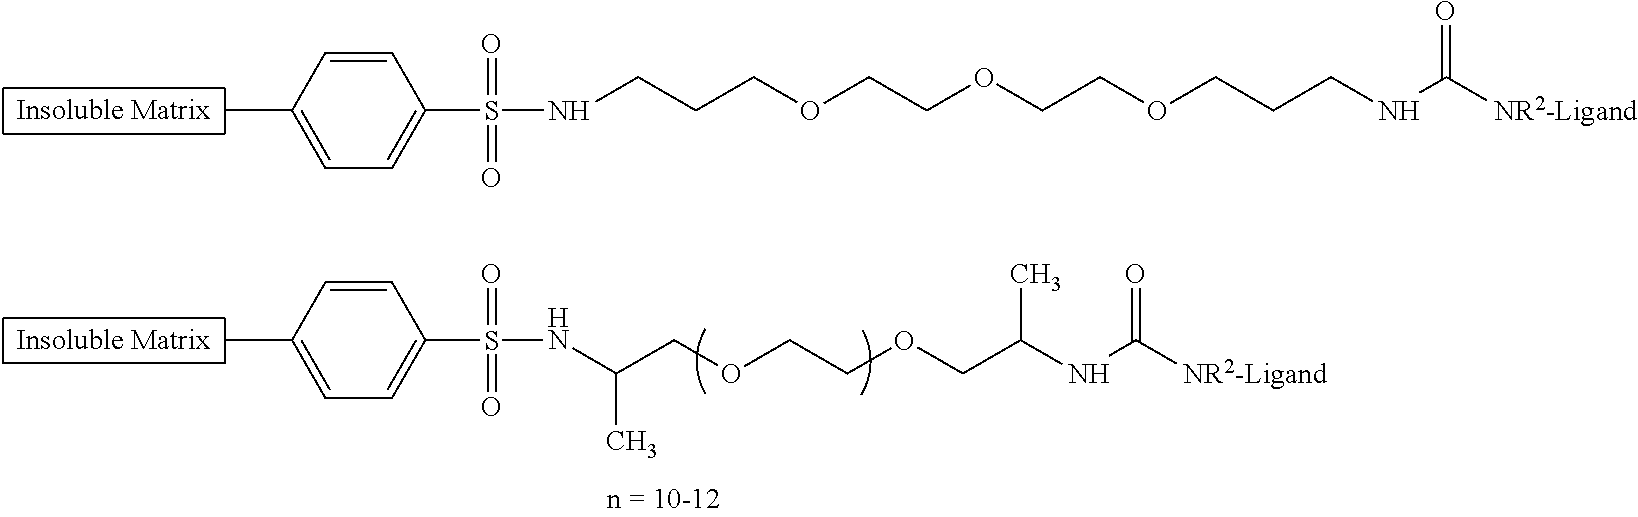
CC1=CC=C(S(=O)(=O)NCCCOCCOCCOCCCNC([NR2-Ligand])=O)C=C1.CC1=CC=C(S(=O)(=O)NC(COCCOCC(NC([NR2-Ligand])=O)C)C)C=C1
